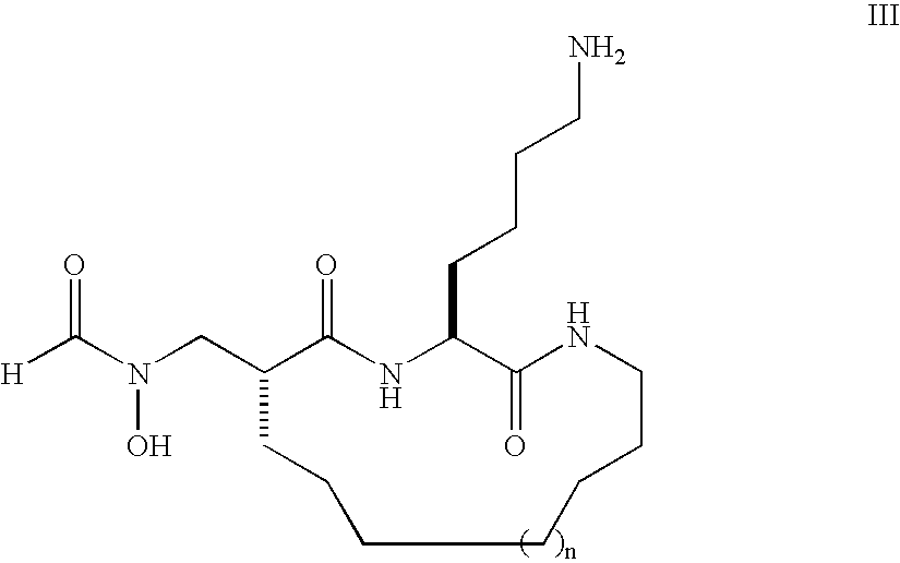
N(CC1C(=O)NC(CCCCN)C(=O)NCCCCCCC1)(C([H])=O)O
